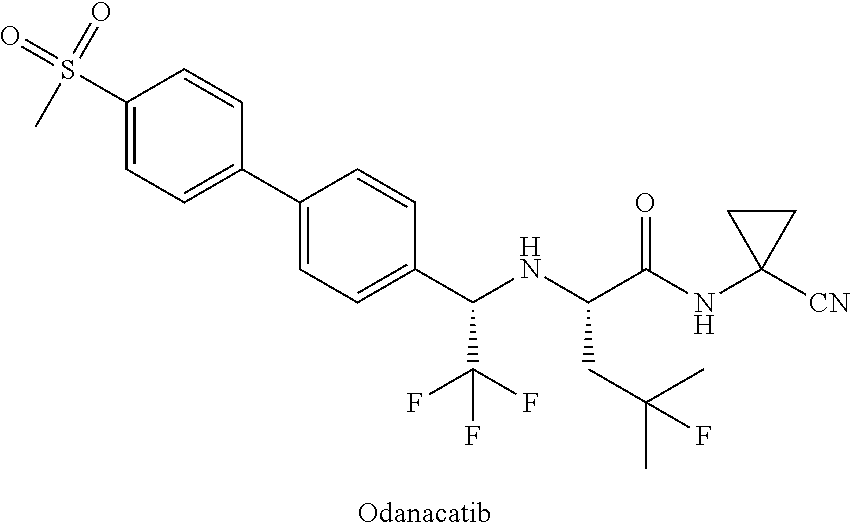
C1(S(=O)(=O)C)=CC=C(C2=CC=C(C(C(F)(F)F)NC(C(NC3([CN])CC3)=O)CC(C)(C)F)C=C2)C=C1
